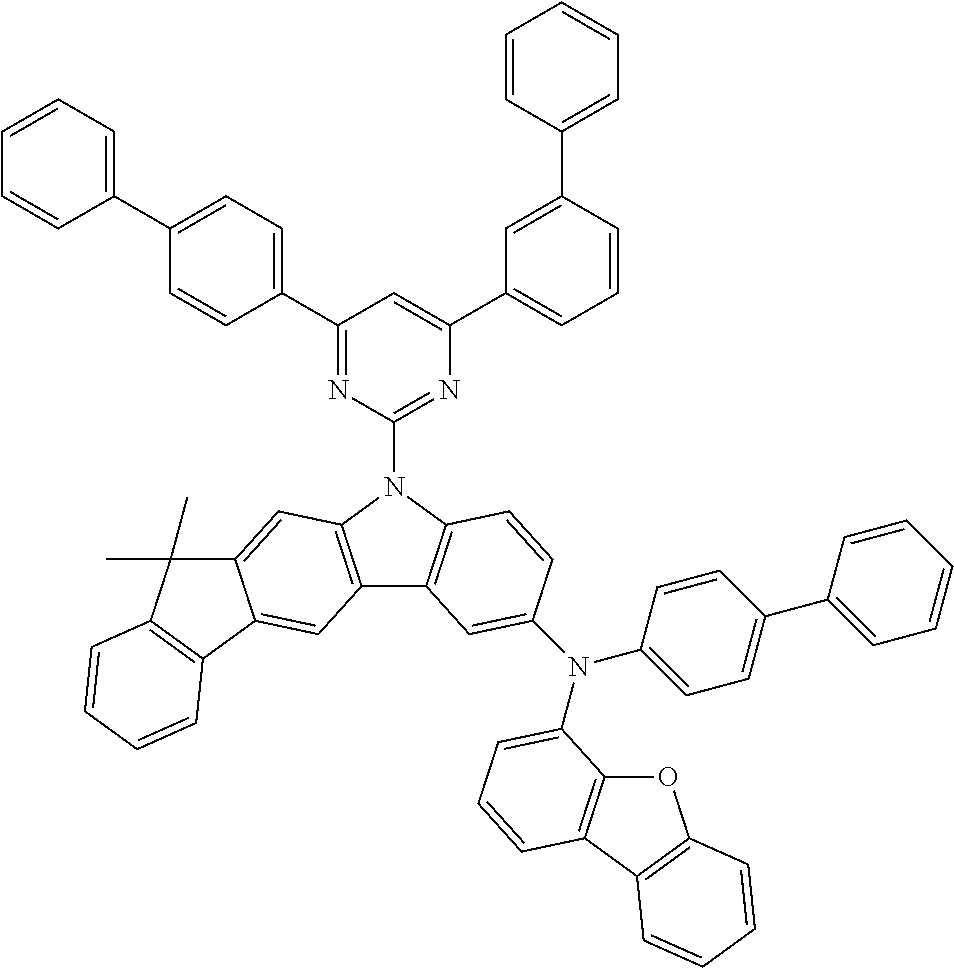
C1(C2=CC=C(C3=CC=CC=C3)C=C2)=NC(N2C3=C(C4=C2C=C2C(=C4)C4=C(C2(C)C)C=CC=C4)C=C(N(C2=CC=C(C4=CC=CC=C4)C=C2)C2=CC=CC4=C2OC2=C4C=CC=C2)C=C3)=NC(C2=CC=CC(C3=CC=CC=C3)=C2)=C1
